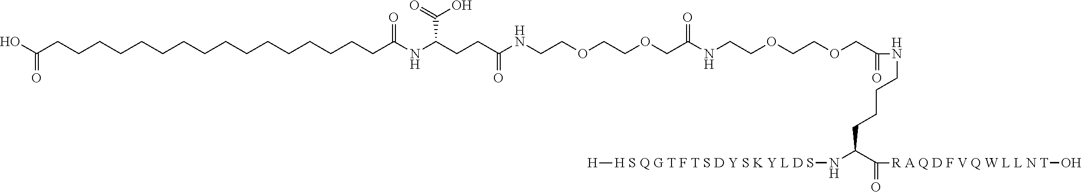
OC(CCCCCCCCCCCCCCCCC(NC(CCC(NCCOCCOCC(NCCOCCOCC(=O)NCCCCC(N[H S Q G T F T S D Y S K Y L D S][H])C(=O)[R A Q D F V Q W L L N T]O)=O)=O)C(=O)O)=O)=O
